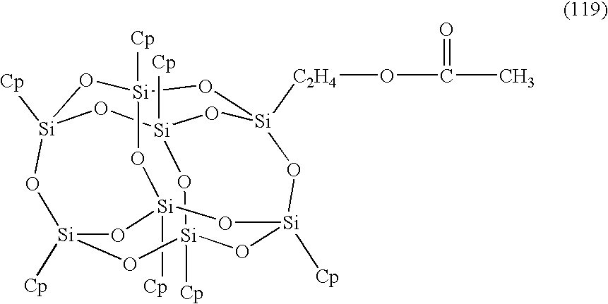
[Si]12([Cp])O[Si]3([Cp])O[Si]4([C2H4]OC(C)=O)O[Si]([Cp])(O1)O[Si]1([Cp])O[Si]([Cp])(O[Si]([Cp])(O3)O[Si]([Cp])(O1)O2)O4
